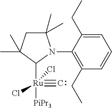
C1(C)(C)CC(C)(C)C([Ru](#C)(Cl)(Cl)[PiPr3])N1C1=C(CC)C=CC=C1CC
